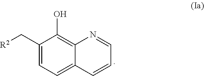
[R2]CC1=CC=C2C(=C1O)N=CC=C2
